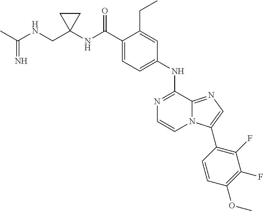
N1=C(NC2=CC=C(C(NC3(CNC(C)=N)CC3)=O)C(CC)=C2)C2=NC=C(C3=C(F)C(F)=C(OC)C=C3)N2C=C1
